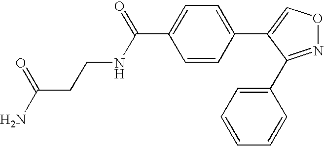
O1N=C(C2=CC=CC=C2)C(C2=CC=C(C(=O)NCCC(N)=O)C=C2)=C1
